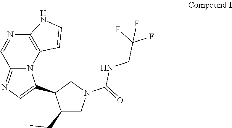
C1(CC)CN(C(=O)NCC(F)(F)F)CC1C1=CN=C2N1C1=C(N=C2)NC=C1
